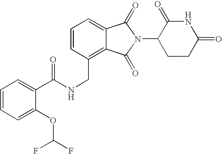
C(C1=C2C(=CC=C1)C(=O)N(C1CCC(=O)NC1=O)C2=O)NC(C1=CC=CC=C1OC(F)F)=O
